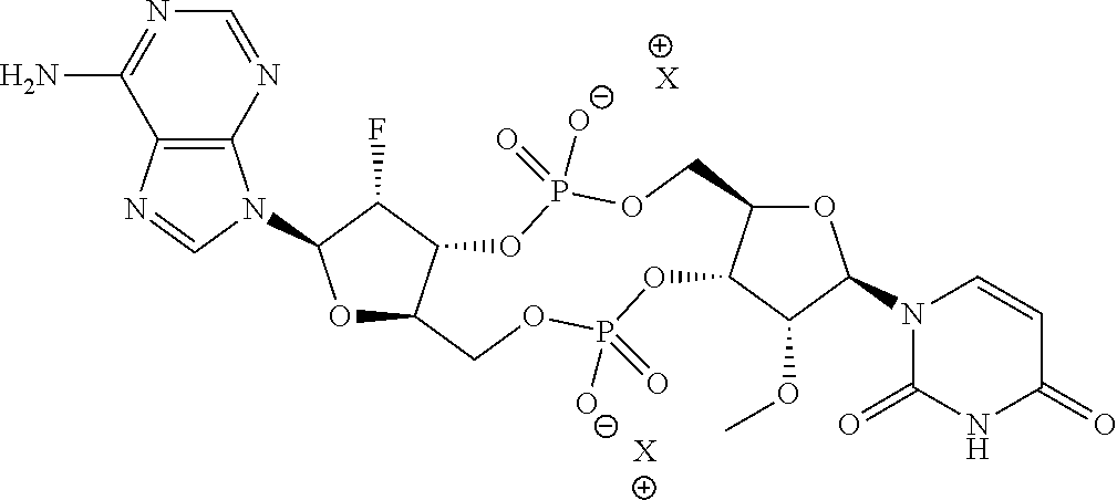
O1C2C(C(F)C1N1C3=C(N=C1)C(N)=NC=N3)OP(=O)([O-])OCC1C(OP([O-])(=O)OC2)C(OC)C(N2C(=O)NC(=O)C=C2)O1.[X].[X]
